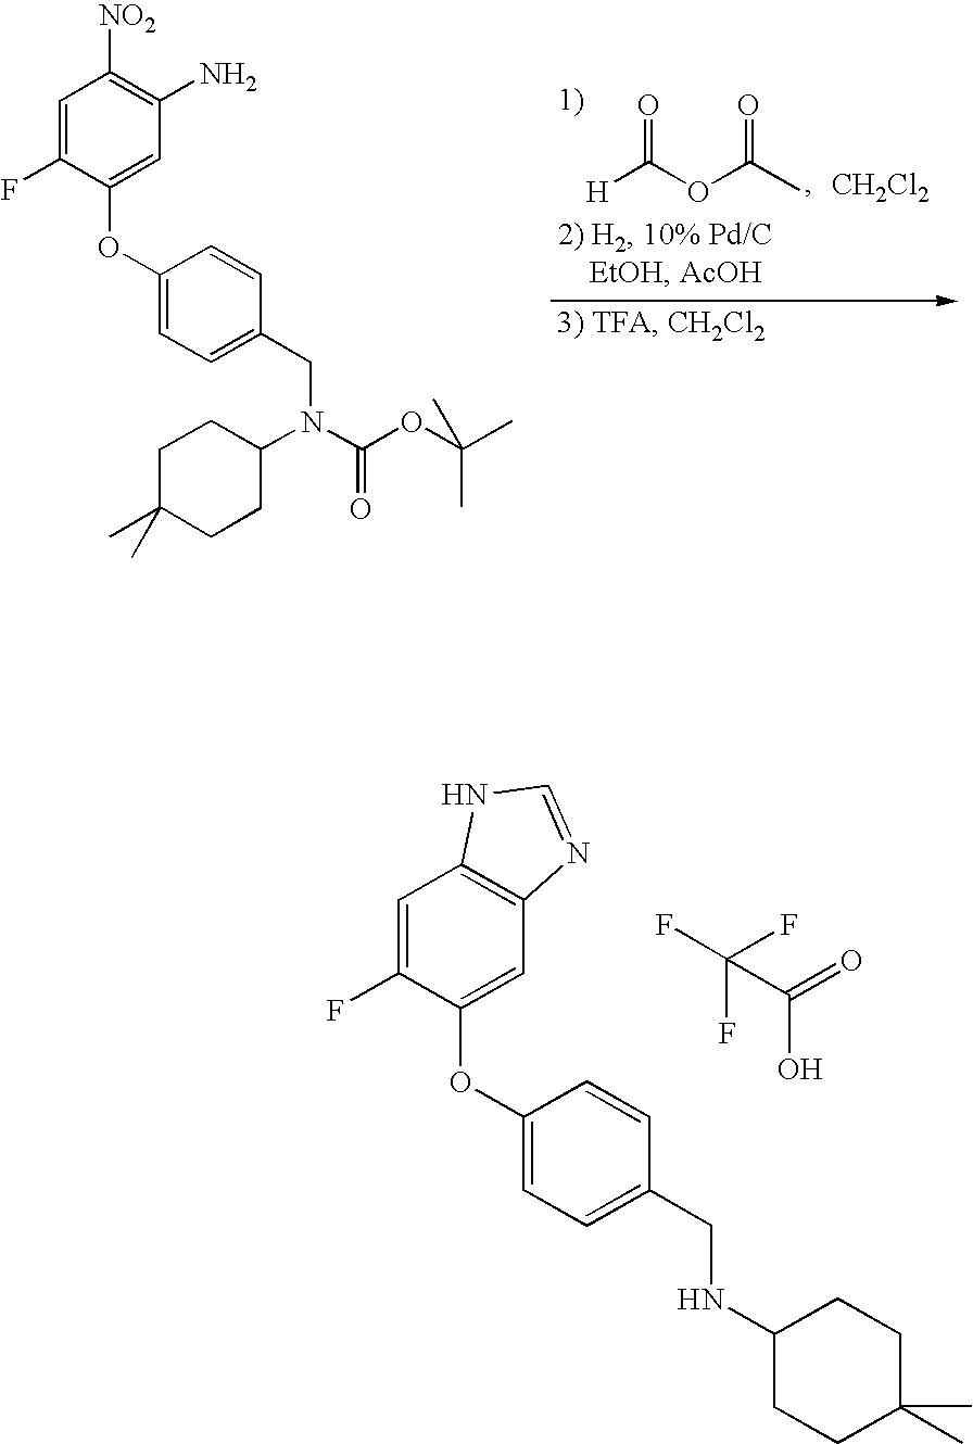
O=C(OC(C)=O)[H].[CH2Cl2].C1=C(F)C(OC2=CC=C(CN(C(OC(C)(C)C)=O)C3CCC(C)(C)CC3)C=C2)=CC(N)=C1[NO2].C1=C(F)C(OC2=CC=C(CNC3CCC(C)(C)CC3)C=C2)=CC2=C1NC=N2.FC(F)(F)C(=O)O
